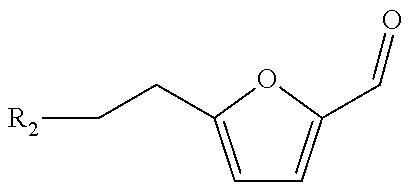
[R2]CCC1=CC=C(C=O)O1
